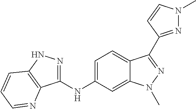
C1(NC2=CC=C3C(=C2)N(C)N=C3C2=NN(C)C=C2)=NNC2=C1N=CC=C2
